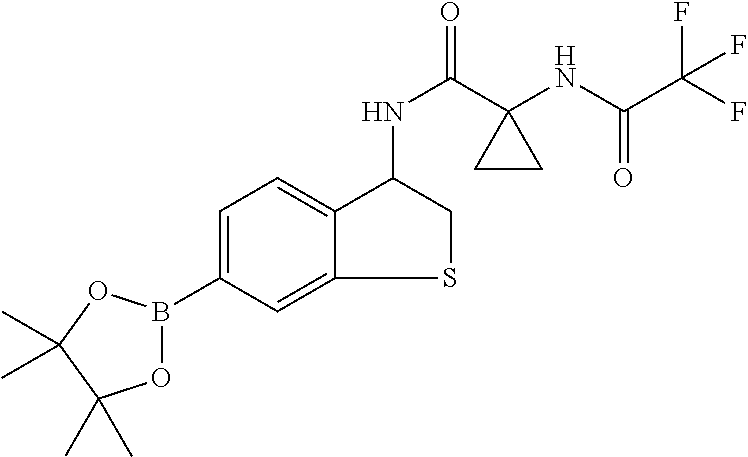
O1B(C2=CC=C3C(=C2)SCC3NC(=O)C2(NC(C(F)(F)F)=O)CC2)OC(C)(C)C1(C)C
